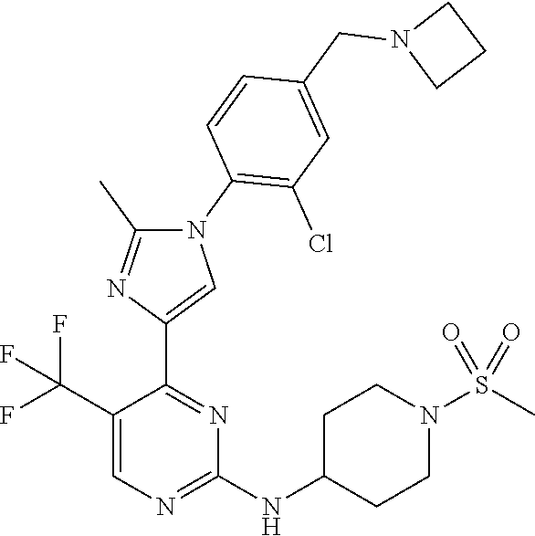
C1(C(F)(F)F)=CN=C(NC2CCN(S(C)(=O)=O)CC2)N=C1C1=CN(C2=C(Cl)C=C(CN3CCC3)C=C2)C(C)=N1
